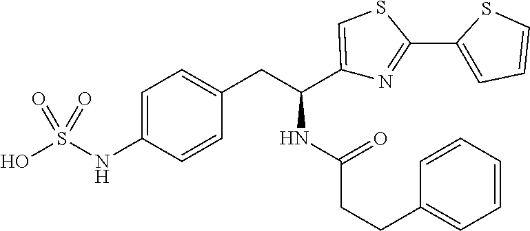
C1=C(NS(O)(=O)=O)C=CC(CC(C2=CSC(C3=CC=CS3)=N2)NC(=O)CCC2=CC=CC=C2)=C1
